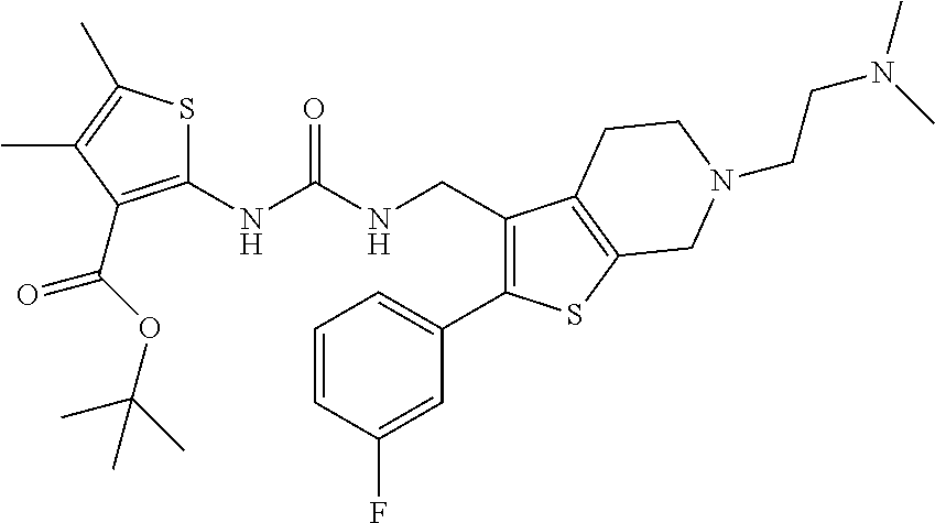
C1(NC(NCC2=C(C3=CC=CC(F)=C3)SC3=C2CCN(CCN(C)C)C3)=O)=C(C(=O)OC(C)(C)C)C(C)=C(C)S1
